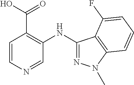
C1=CN=CC(NC2=NN(C)C3=C2C(F)=CC=C3)=C1C(O)=O
